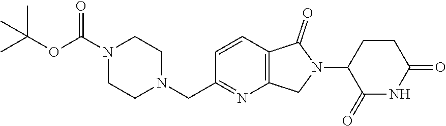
C1(=O)NC(=O)CCC1N1C(=O)C2=C(C1)N=C(CN1CCN(C(OC(C)(C)C)=O)CC1)C=C2
